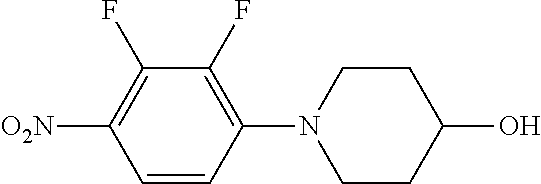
C1=CC(N2CCC(O)CC2)=C(F)C(F)=C1[O2N]
